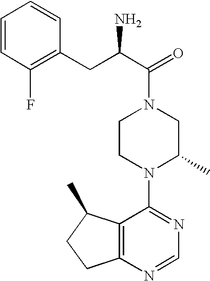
C(C1=C(F)C=CC=C1)C(C(=O)N1CCN(C2=NC=NC3=C2C(C)CC3)C(C)C1)N
